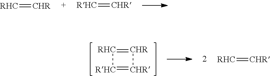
[RHC]=[CHR].[RHC]=[CHR].[RHC]1=[CHR][CHR]=[RHC]1.[RHC]=[CHR]
